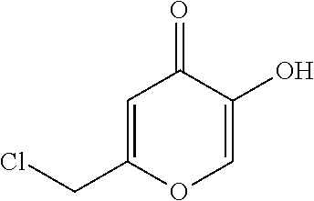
C1=C(CCl)OC=C(O)C1=O
